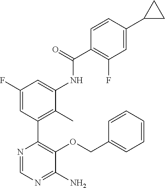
C1(F)=CC(C2=C(OCC3=CC=CC=C3)C(N)=NC=N2)=C(C)C(NC(=O)C2=C(F)C=C(C3CC3)C=C2)=C1
